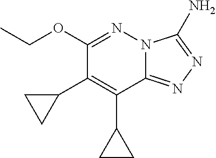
N12C(=NN=C1N)C(C1CC1)=C(C1CC1)C(OCC)=N2
